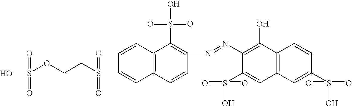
C1(N=NC2=C(O)C3=C(C=C2S(=O)(=O)O)C=C(S(O)(=O)=O)C=C3)=C(S(O)(=O)=O)C2=C(C=C1)C=C(S(=O)(=O)CCOS(O)(=O)=O)C=C2
